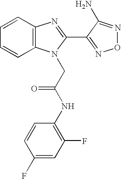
C1=CC2=C(C=C1)N(CC(NC1=C(F)C=C(F)C=C1)=O)C(C1=NON=C1N)=N2
